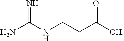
NC(NCCC([OH])=O)=N
